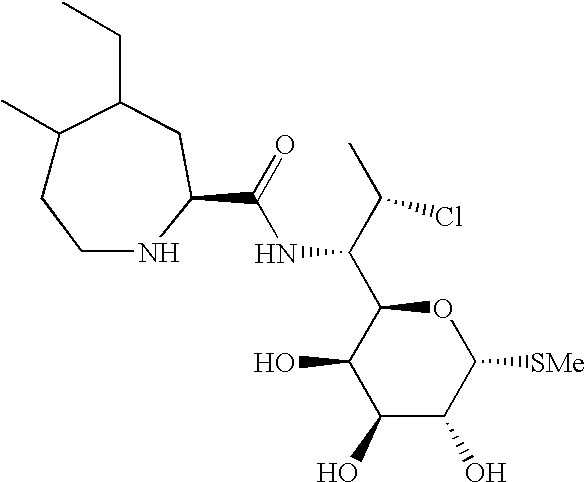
C1(O)C(O)C([SMe])OC(C(C(C)Cl)NC(=O)C2NCCC(C)C(CC)C2)C1O
